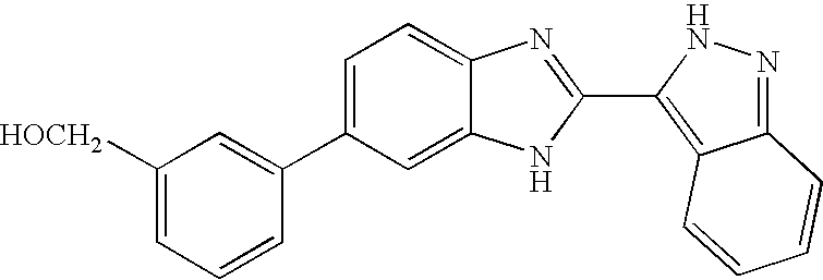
C1=C(C2=CC([HOCH2])=CC=C2)C=C2C(=C1)N=C(C1=C3C(=NN1)C=CC=C3)N2
